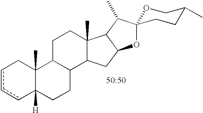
c1ccC2([H])C(C)(C1)C1C(CC2)C2C(C)(CC1)C1C(C2)OC2(C1C)OCC(C)CC2
